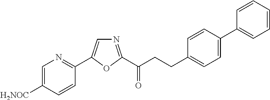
C1=C([H2NOC])C=CC(C2=CN=C(C(CCC3=CC=C(C4=CC=CC=C4)C=C3)=O)O2)=N1
